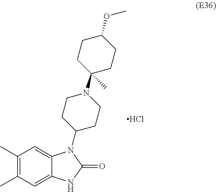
C1(C)=C(C)C=C2C(=C1)N(C1CCN(C3(C)CCC(OC)CC3)CC1)C(=O)N2.Cl
